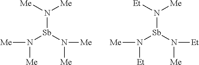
N([Sb](N([Me])[Me])N([Me])[Me])([Me])[Me].N([Sb](N([Et])[Me])N([Me])[Et])([Et])[Me]
